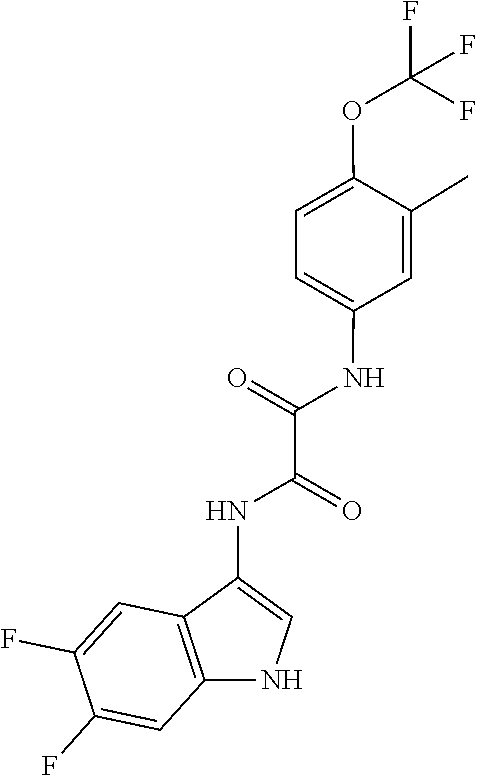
FC(OC1=CC=C(NC(C(NC2=CNC3=C2C=C(F)C(F)=C3)=O)=O)C=C1C)(F)F
